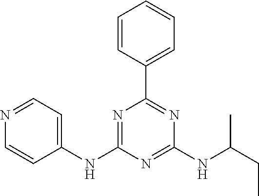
N1=C(NC2=CC=NC=C2)N=C(NC(C)CC)N=C1C1=CC=CC=C1
